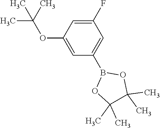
C1(F)=CC(OC(C)(C)C)=CC(B2OC(C)(C)C(C)(C)O2)=C1
